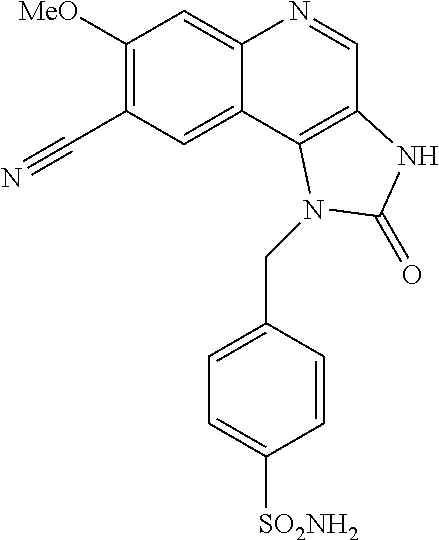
C1([MeO])=C(C#N)C=C2C(=C1)N=CC1=C2N(CC2=CC=C([SO2NH2])C=C2)C(=O)N1
